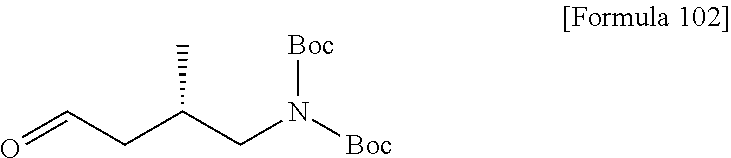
O=CCC(CN([Boc])[Boc])C
